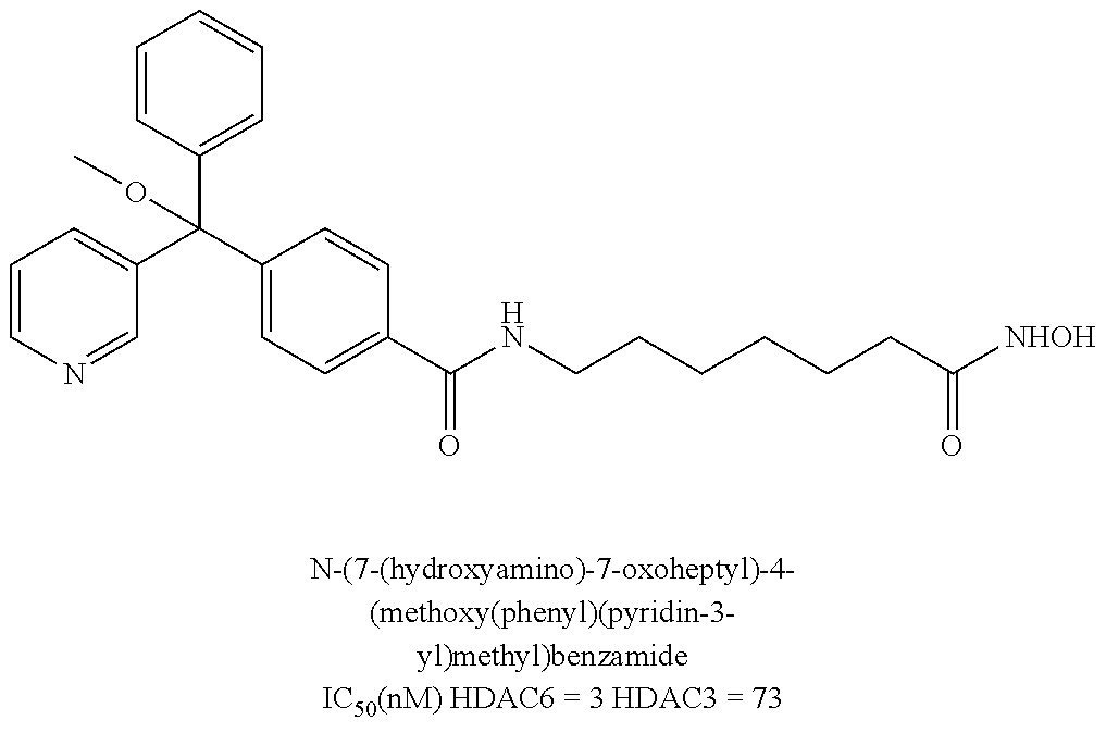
C1=CN=CC(C(C2=CC=CC=C2)(C2=CC=C(C(NCCCCCCC(=O)[NHOH])=O)C=C2)OC)=C1
